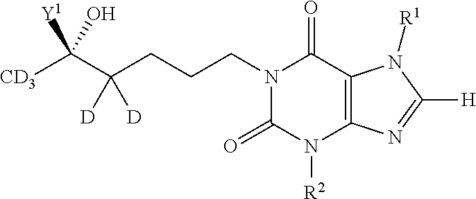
N1(CCCC(C([CD3])(O)[Y1])([D])[D])C(=O)N([R2])C2=C(C1=O)N([R1])C([H])=N2
